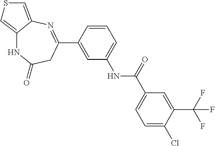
C1=CC(C2=NC3=CSC=C3NC(=O)C2)=CC(NC(C2=CC=C(Cl)C(C(F)(F)F)=C2)=O)=C1
